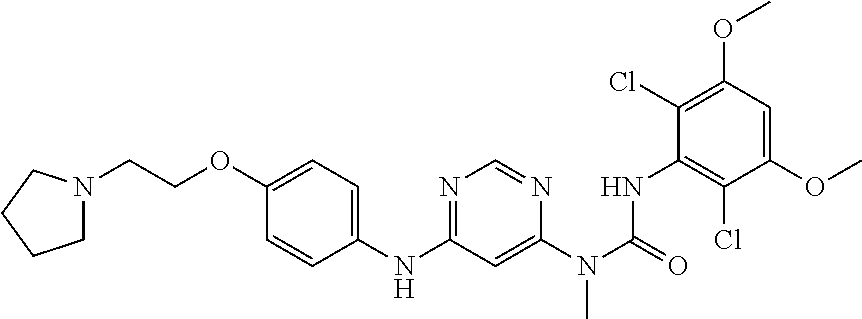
C1(OC)=CC(OC)=C(Cl)C(NC(N(C)C2=CC(NC3=CC=C(OCCN4CCCC4)C=C3)=NC=N2)=O)=C1Cl
